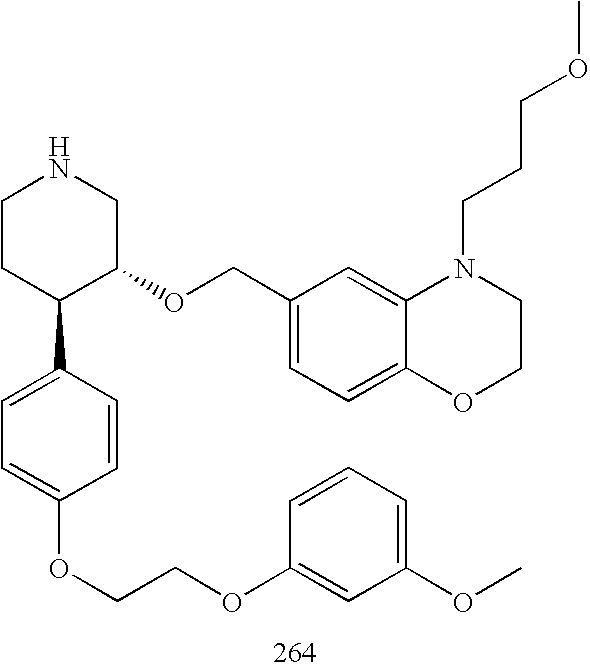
C1CC(C2=CC=C(OCCOC3=CC(OC)=CC=C3)C=C2)C(OCC2=CC=C3C(=C2)N(CCCOC)CCO3)CN1
